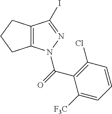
C12=C(CCC1)C(I)=NN2C(=O)C1=C(Cl)C=CC=C1[F3C]
